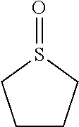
C1CCS(=O)C1
